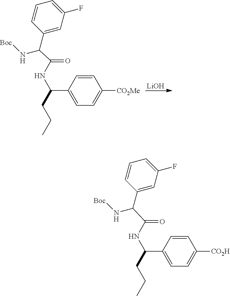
C1(C(C(NC(CCC)C2=CC=C([CO2Me])C=C2)=O)N[Boc])=CC(F)=CC=C1.[LiOH].C1(C(C(NC(CCC)C2=CC=C([CO2H])C=C2)=O)N[Boc])=CC(F)=CC=C1
